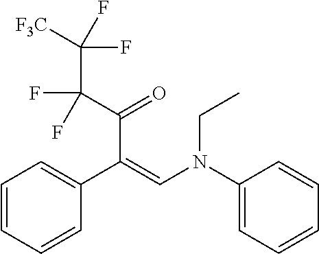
C1(C(C(=O)C(F)(C(F)(F)[F3C])F)=CN(C2=CC=CC=C2)CC)=CC=CC=C1
